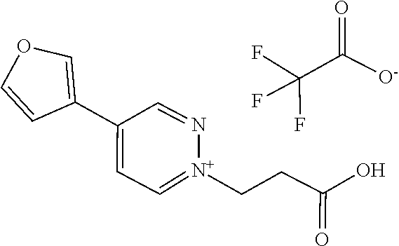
C1=N[N+](CCC(=O)O)=CC=C1C1=COC=C1.FC(F)(F)C(=O)[O-]
